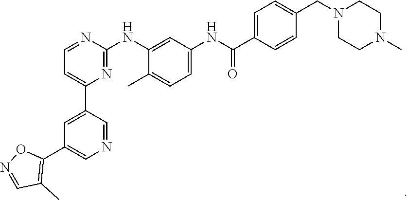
C1=NC(NC2=CC(NC(C3=CC=C(CN4CCN(C)CC4)C=C3)=O)=CC=C2C)=NC(C2=CC(C3=C(C)C=NO3)=CN=C2)=C1
